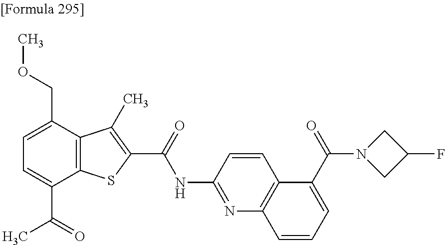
C1=C(C(=O)C)C2=C(C(COC)=C1)C(C)=C(C(=O)NC1=NC3=C(C=C1)C(C(N1CC(F)C1)=O)=CC=C3)S2
